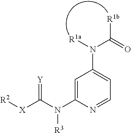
C1=C(N(C([X][R2])=[Y])[R3])N=CC=C1N([R1a])C(=O)[R1b]
